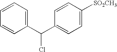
C1=CC=C(C(C2=CC=C([SO2CH3])C=C2)Cl)C=C1
